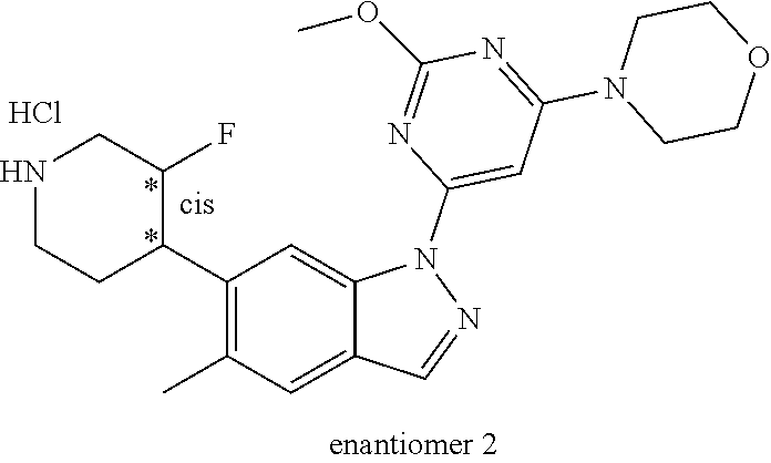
C1(C2C(F)CNCC2)=C(C)C=C2C(=C1)N(C1=CC(N3CCOCC3)=NC(OC)=N1)N=C2.Cl
